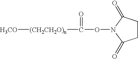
[(CH2CH2O)n](C(=O)ON1C(=O)CCC1=O)[H3CO]
